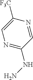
C1=NC([F3C])=CN=C1NN
